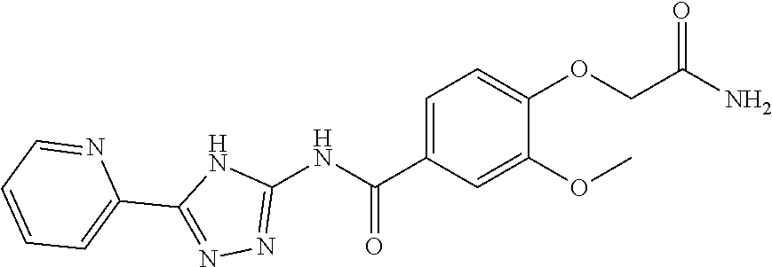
C1(NC(C2=CC=C(OCC(N)=O)C(OC)=C2)=O)=NN=C(C2=CC=CC=N2)N1
